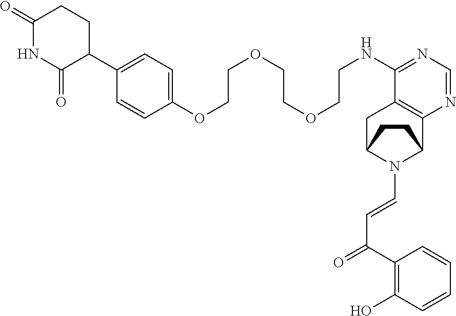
C1(=O)NC(=O)C(C2=CC=C(OCCOCCOCCNC3=NC=NC4=C3CC3N(C=CC(=O)C5=C(O)C=CC=C5)C4CC3)C=C2)CC1
